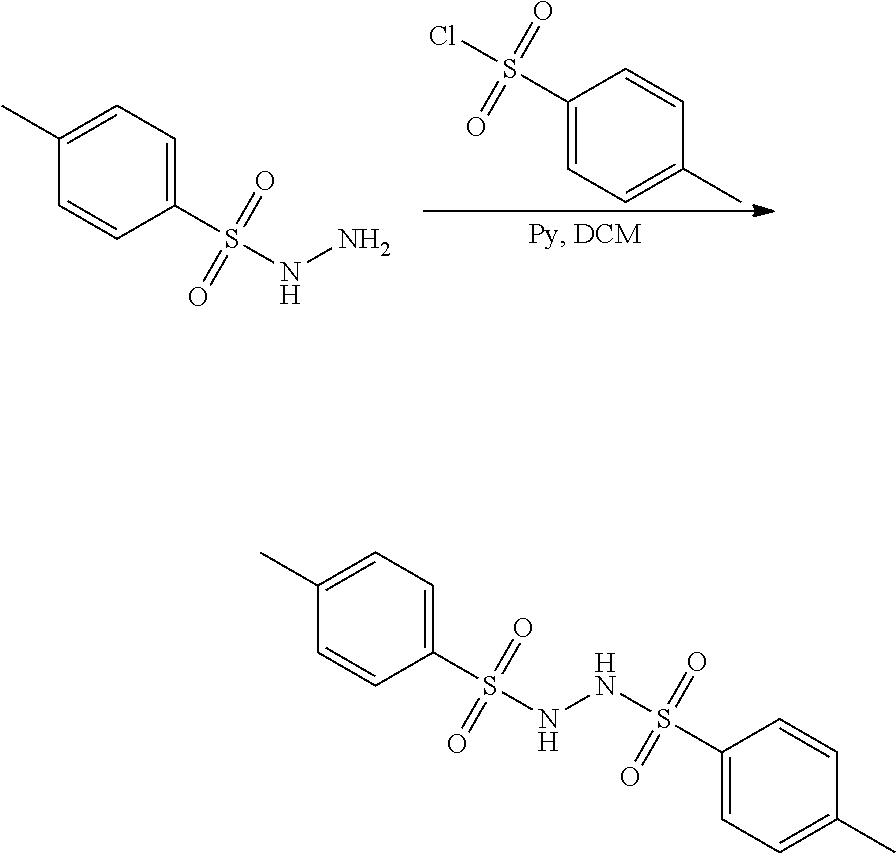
C1(C)=CC=C(S(NN)(=O)=O)C=C1.C1(S(Cl)(=O)=O)=CC=C(C)C=C1.C1(C)=CC=C(S(NNS(C2=CC=C(C)C=C2)(=O)=O)(=O)=O)C=C1
